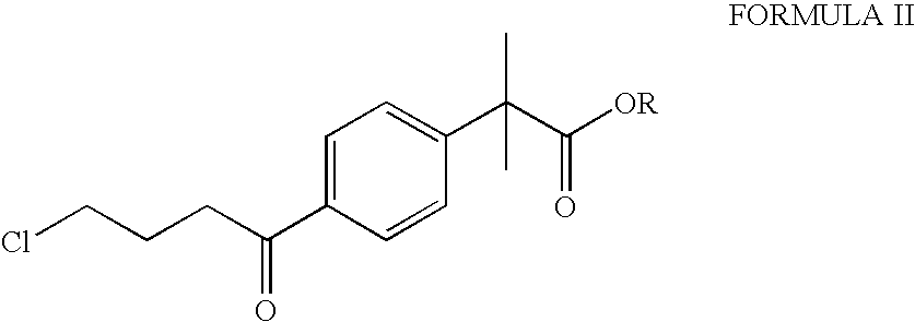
ClCCCC(C1=CC=C(C(C([OR])=O)(C)C)C=C1)=O
